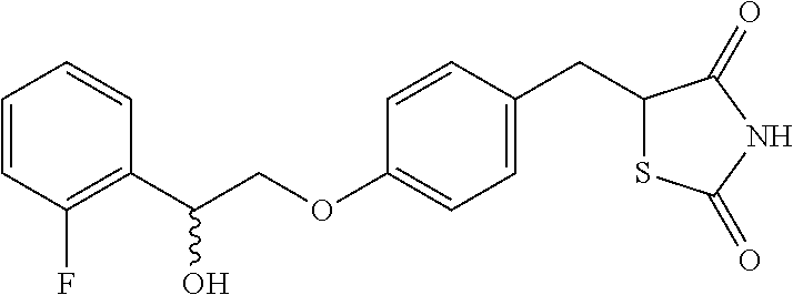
C1=CC(F)=C(C(COC2=CC=C(CC3SC(=O)NC3=O)C=C2)O)C=C1
